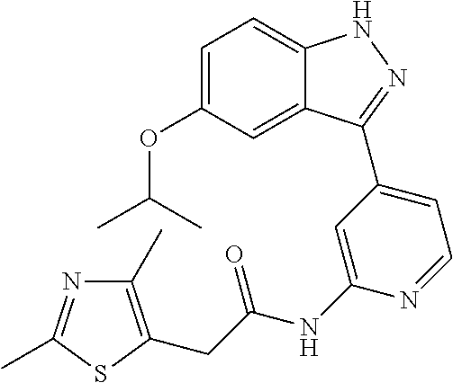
C1=C(OC(C)C)C=C2C(=C1)NN=C2C1=CC=NC(NC(=O)CC2=C(C)N=C(C)S2)=C1
